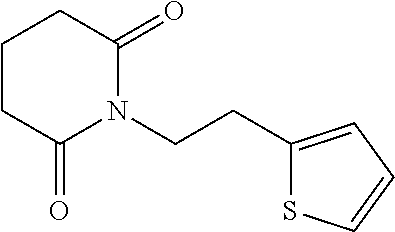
C1CC(=O)N(CCC2=CC=CS2)C(=O)C1
